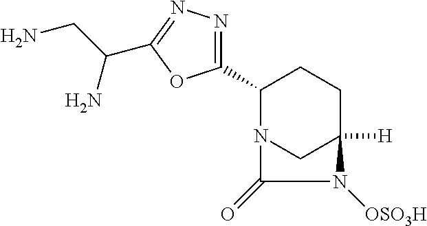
C1(C2=NN=C(C(CN)N)O2)N2CC([H])(CC1)N([OSO3H])C2=O
